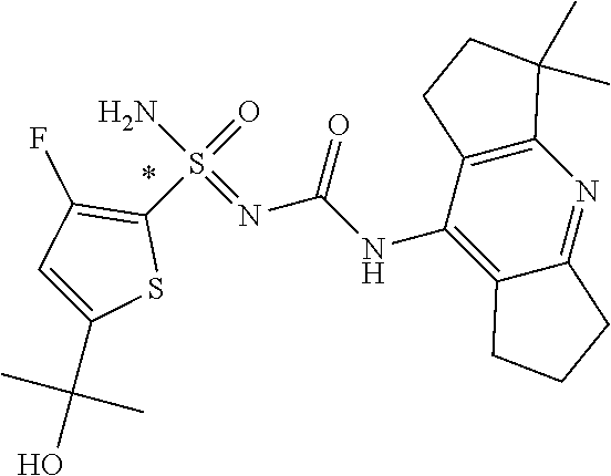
N(C1=C2C(=NC3=C1CCC3(C)C)CCC2)C(N=S(N)(=O)C1=C(F)C=C(C(O)(C)C)S1)=O
